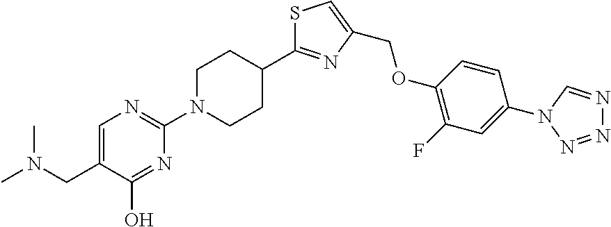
C1=C(CN(C)C)C(O)=NC(N2CCC(C3=NC(COC4=C(F)C=C(N5C=NN=N5)C=C4)=CS3)CC2)=N1
